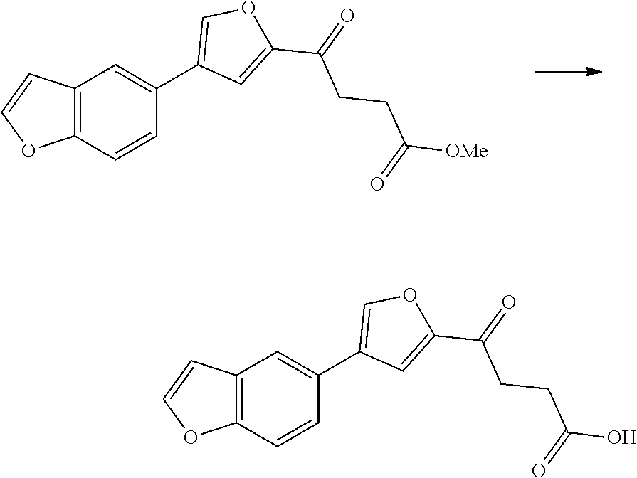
C12=C(C=CC(C3=COC(C(=O)CCC([OMe])=O)=C3)=C1)OC=C2.C12=C(C=CC(C3=COC(C(=O)CCC(O)=O)=C3)=C1)OC=C2
